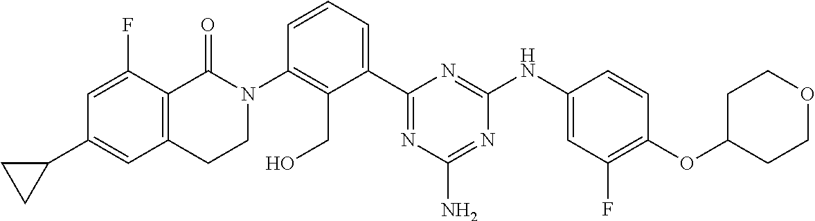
C1(C2=CC3=C(C(F)=C2)C(=O)N(C2=C(CO)C(C4=NC(N)=NC(NC5=CC(F)=C(OC6CCOCC6)C=C5)=N4)=CC=C2)CC3)CC1
